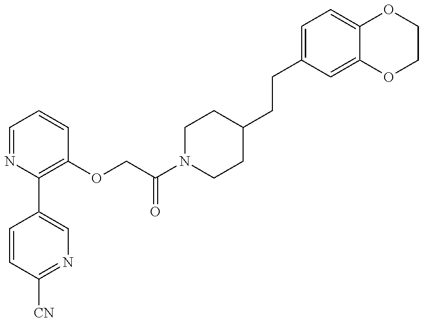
C1=CC([CN])=NC=C1C1=C(OCC(N2CCC(CCC3=CC=C4C(=C3)OCCO4)CC2)=O)C=CC=N1
